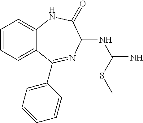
C1=CC=C2C(=C1)NC(=O)C(NC(=N)SC)N=C2C1=CC=CC=C1
